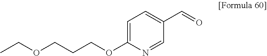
C1=C(OCCCOCC)N=CC(C=O)=C1
